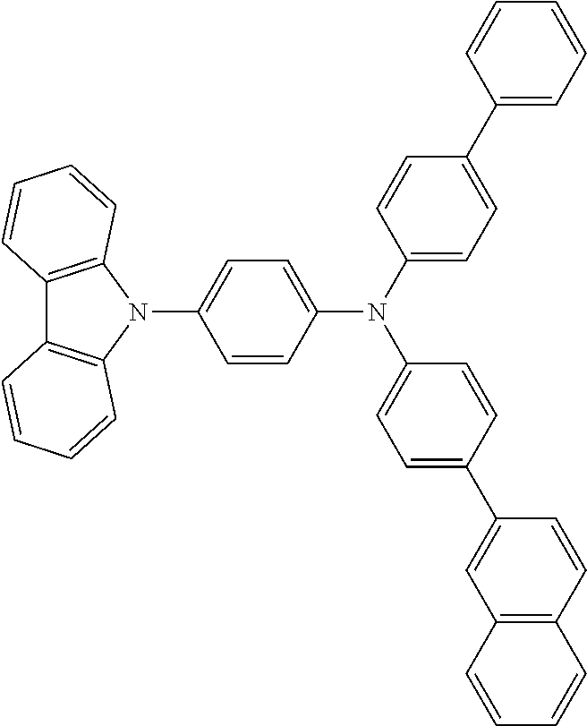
C1=CC(N(C2=CC=C(C3=CC=CC=C3)C=C2)C2=CC=C(C3=CC4=C(C=C3)C=CC=C4)C=C2)=CC=C1N1C2=C(C3=C1C=CC=C3)C=CC=C2
